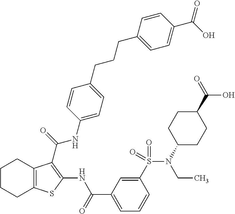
C1CCC2=C(C1)C(C(=O)NC1=CC=C(CCCC3=CC=C(C(O)=O)C=C3)C=C1)=C(NC(C1=CC=CC(S(=O)(=O)N(CC)C3CCC(C(=O)O)CC3)=C1)=O)S2
